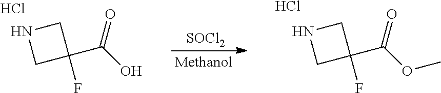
[SOCl2].N1CC(F)(C(OC)=O)C1.Cl.N1CC(F)(C(O)=O)C1.Cl
